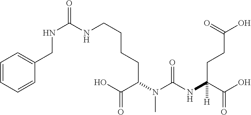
C(C(C(O)=O)N(C(NC(C(O)=O)(CCC(O)=O)[H])=O)C)CCCNC(NCC1=CC=CC=C1)=O
